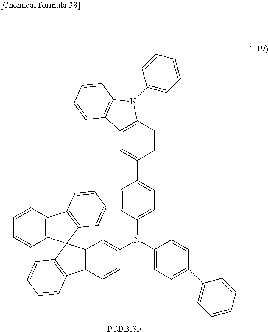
[PCBBiSF].C12=C(C=C(C3=CC=C(N(C4=CC5=C(C=C4)C4=C(C56C5=C(C7=C6C=CC=C7)C=CC=C5)C=CC=C4)C4=CC=C(C5=CC=CC=C5)C=C4)C=C3)C=C1)C1=C(N2C2=CC=CC=C2)C=CC=C1
